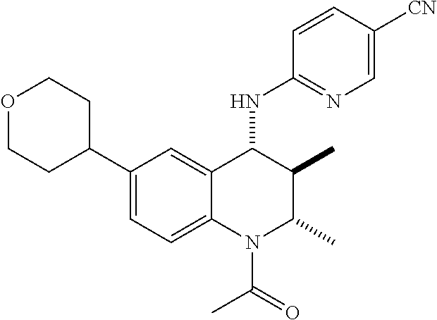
C1(C2CCOCC2)=CC=C2C(=C1)C(NC1=NC=C([CN])C=C1)C(C)C(C)N2C(=O)C
